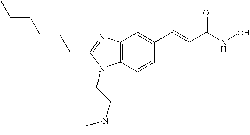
C12=C(N=C(CCCCCC)N1CCN(C)C)C=C(C=CC(NO)=O)C=C2
